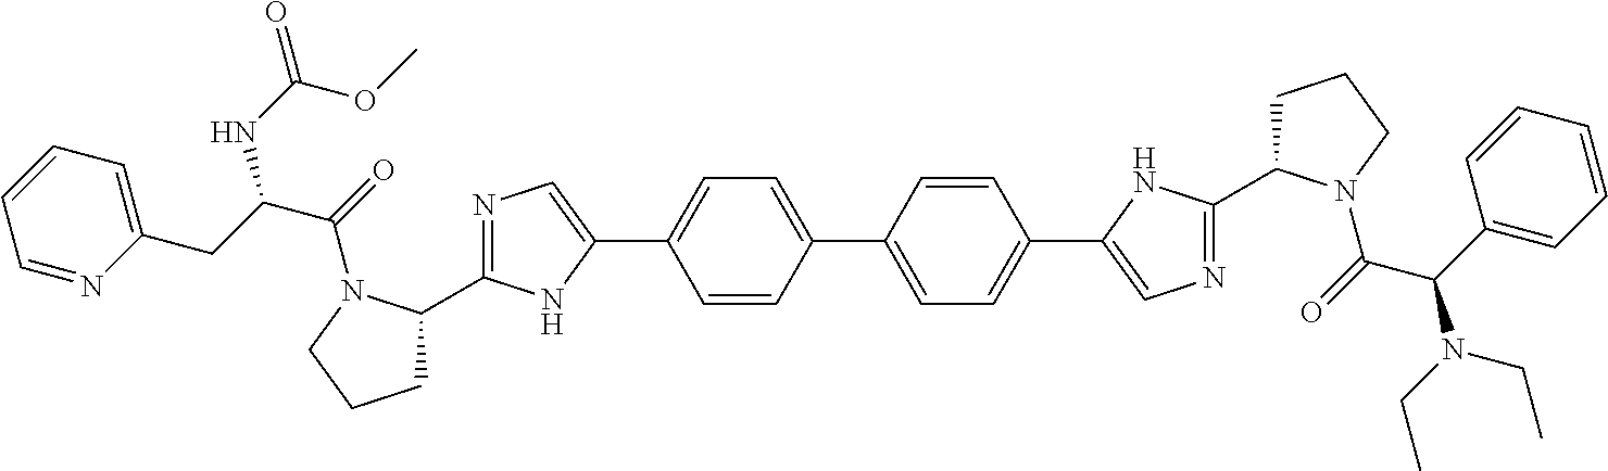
N1=C(C2CCCN2C(=O)C(CC2=CC=CC=N2)NC(=O)OC)NC(C2=CC=C(C3=CC=C(C4=CN=C(C5CCCN5C(=O)C(C5=CC=CC=C5)N(CC)CC)N4)C=C3)C=C2)=C1
